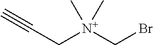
C([N+](CBr)(C)C)C#C
